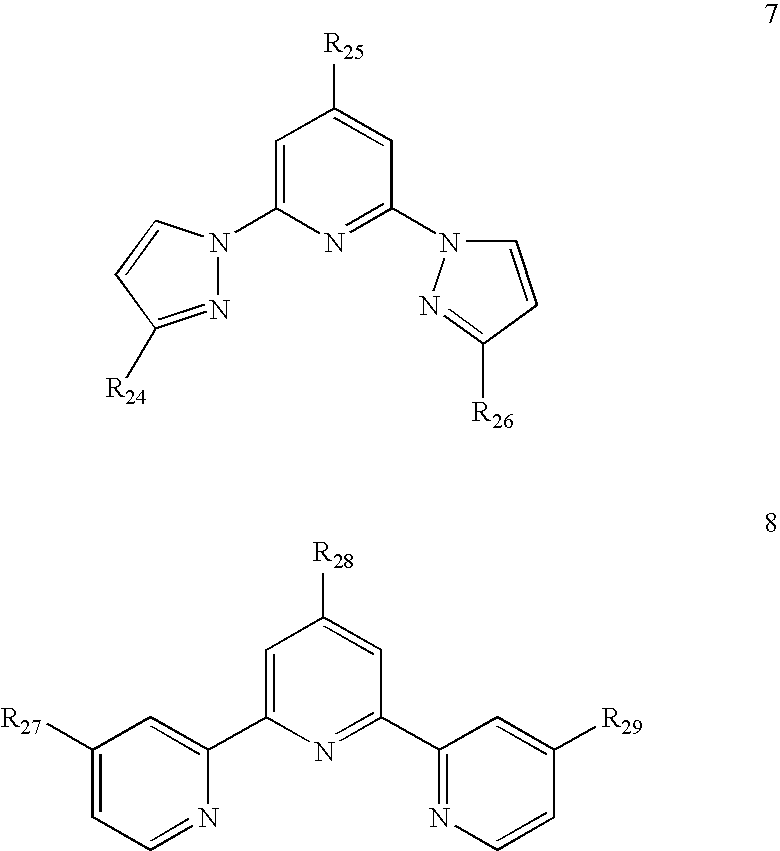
C1=C(N2N=C([R24])C=C2)N=C(N2C=CC([R26])=N2)C=C1[R25].C1=C(C2=CC([R27])=CC=N2)N=C(C2=NC=CC([R29])=C2)C=C1[R28]
